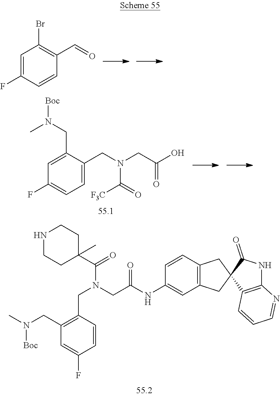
C1(CN([Boc])C)=C(CN(CC(=O)NC2=CC3=C(C=C2)CC2(C3)C3=C(NC2=O)N=CC=C3)C(=O)C2(C)CCNCC2)C=CC(F)=C1.C1=C(F)C=CC(C=O)=C1Br.C1=C(CN([Boc])C)C(CN(C([F3C])=O)CC(=O)O)=CC=C1F
